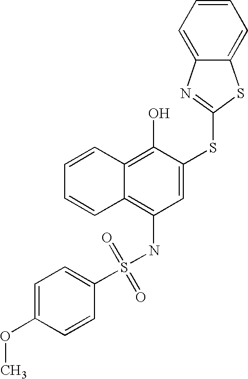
C1=CC=CC2=C(O)C(SC3=NC4=CC=CC=C4S3)=CC(NS(C3=CC=C(OC)C=C3)(=O)=O)=C12
